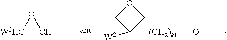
O(C)[(CH2)k1]C1([W2])COC1.[W2HC]1C(C)O1
